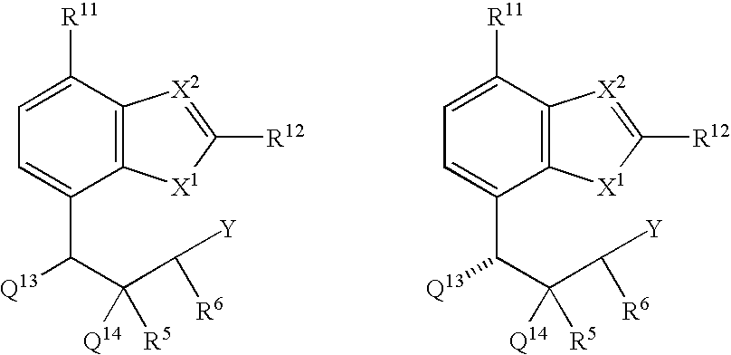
C1=C([R11])C2=C(C(C(C(C([Y])[R6])([Q14])[R5])[Q13])=C1)[X1]C([R12])=[X2]2.C1=C([R11])C2=C(C(C(C(C([Y])[R6])([Q14])[R5])[Q13])=C1)[X1]C([R12])=[X2]2
